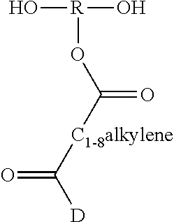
O[R](O)OC(=O)[C1-8alkylene]C([D])=O
